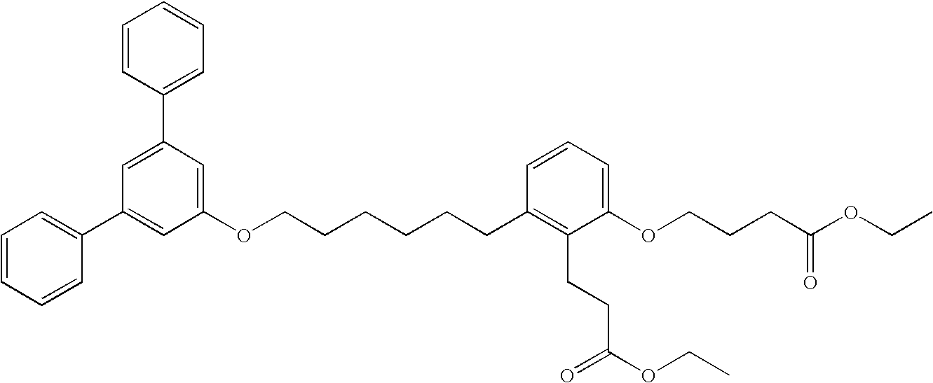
C1=C(C2=CC=CC=C2)C=C(OCCCCCCC2=C(CCC(OCC)=O)C(OCCCC(OCC)=O)=CC=C2)C=C1C1=CC=CC=C1
